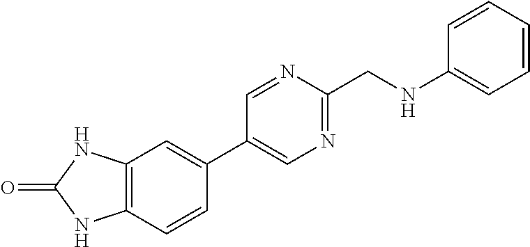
C12=C(C=CC(C3=CN=C(CNC4=CC=CC=C4)N=C3)=C1)NC(=O)N2
